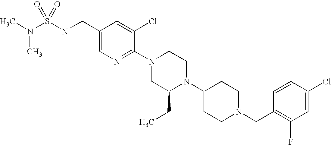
C1(Cl)=CC(F)=C(CN2CCC(N3C(CC)CN(C4=NC=C(CNS(N(C)C)(=O)=O)C=C4Cl)CC3)CC2)C=C1
